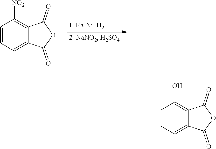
C1=CC=C2C(=C1O)C(=O)OC2=O.C1=CC=C2C(=C1[NO2])C(=O)OC2=O
